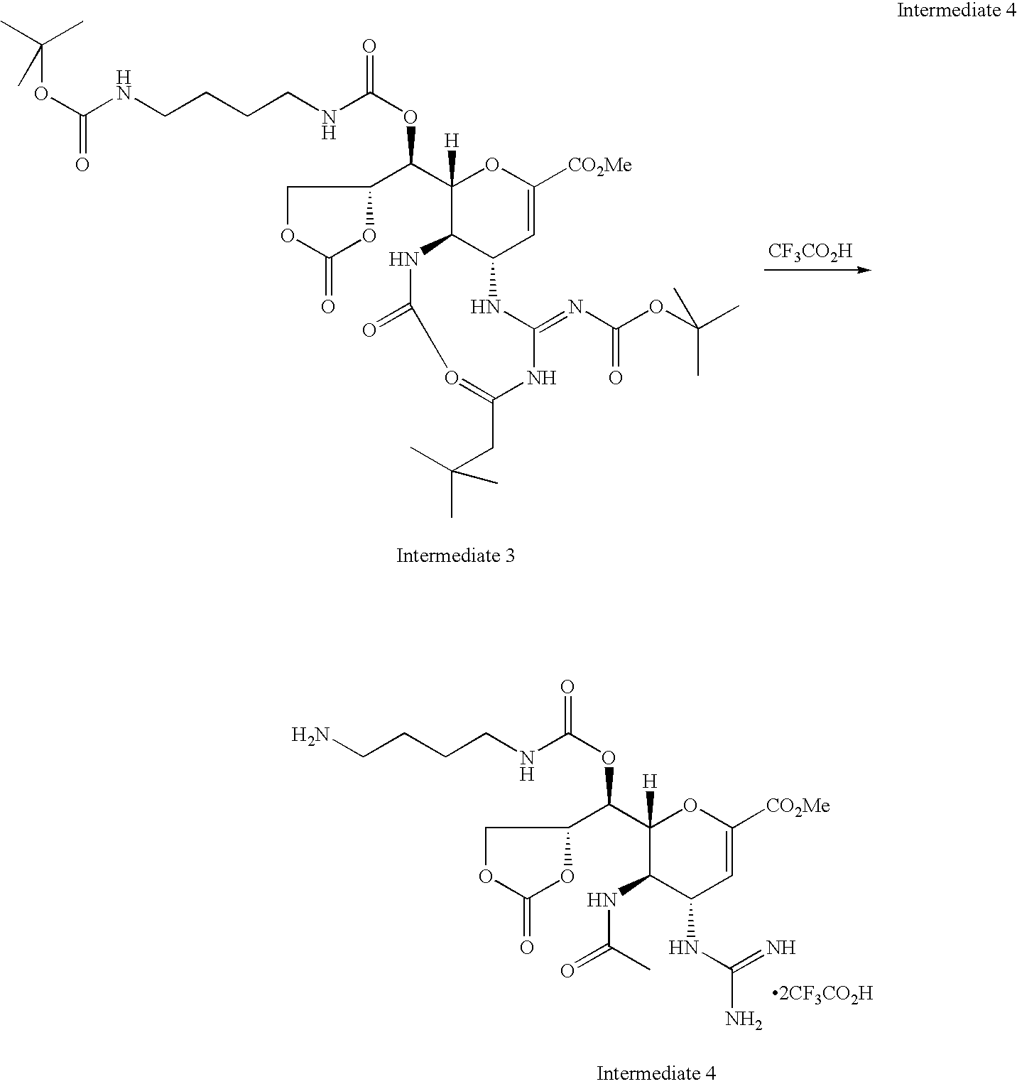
C(OC(C1([H])C2C(C=C([CO2Me])O1)NC(=NC(=O)OC(C)(C)C)NC(CC(C)(C)C)=OC(=O)N2)C1OC(=O)OC1)(=O)NCCCCNC(OC(C)(C)C)=O.[CF3CO2H].C(OC(C1([H])C(NC(=O)C)C(NC(N)=N)C=C([CO2Me])O1)C1OC(=O)OC1)(=O)NCCCCN.[2CF3CO2H]
